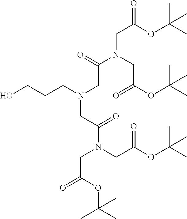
O=C(OC(C)(C)C)CN(C(=O)CN(CCCO)CC(N(CC(=O)OC(C)(C)C)CC(=O)OC(C)(C)C)=O)CC(OC(C)(C)C)=O
